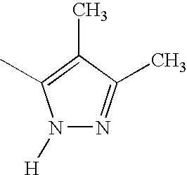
C1(C)=C(C)N([H])N=C1C
